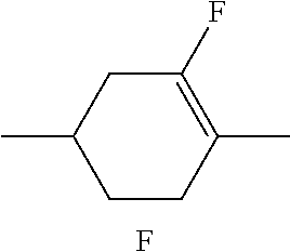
CC1CCC(C)=C(F)C1.F
